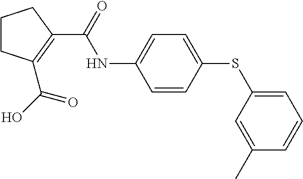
C1CC(C(=O)O)=C(C(NC2=CC=C(SC3=CC=CC(C)=C3)C=C2)=O)C1
